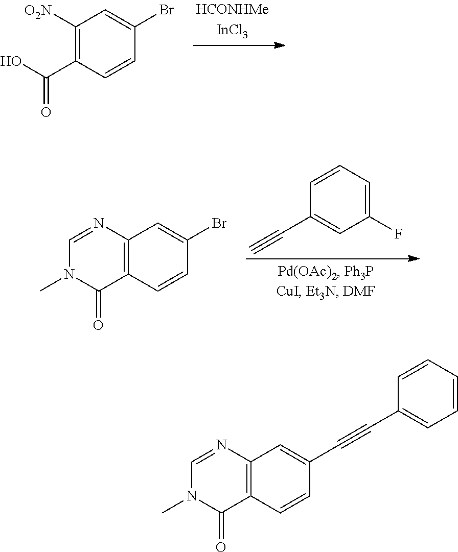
C1(C#C)=CC(F)=CC=C1.C1=NC2=C(C(=O)N1C)C=CC(Br)=C2.OC(C1=C([O2N])C=C(Br)C=C1)=O.C1=NC2=C(C(=O)N1C)C=CC(C#CC1=CC=CC=C1)=C2
